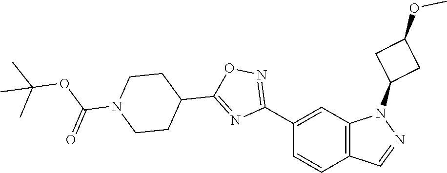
C1(C2=NOC(C3CCN(C(=O)OC(C)(C)C)CC3)=N2)=CC2=C(C=C1)C=NN2C1CC(OC)C1
